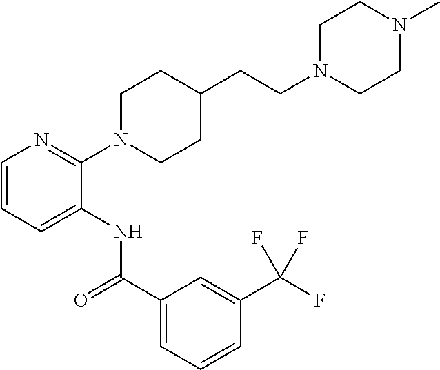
C1=CC=C(NC(C2=CC=CC(C(F)(F)F)=C2)=O)C(N2CCC(CCN3CCN(C)CC3)CC2)=N1
